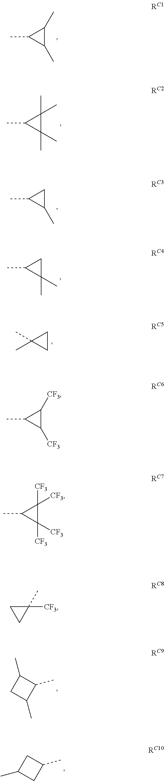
C1(C)C(C)C1C.C1(C)(C)C(C)(C)C1C.C1(C)CC1C.C1(C)(C)CC1C.C1CC1(C)C.C1(C)CC(C)C1C.C1C(C)CC1C.C1([CF3])C([CF3])C1C.C1([CF3])([CF3])C([CF3])([CF3])C1C.C1([CF3])(C)CC1
